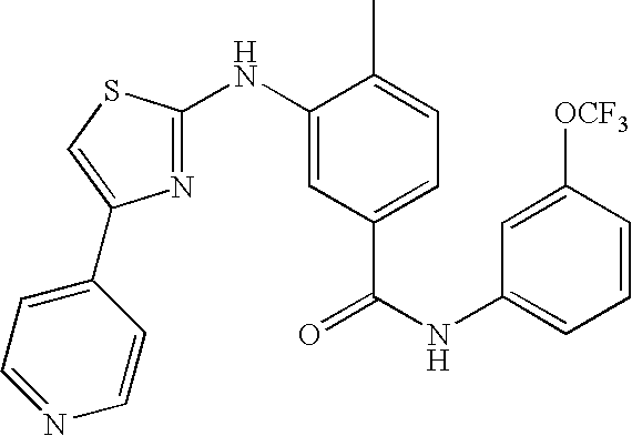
C1=C([OCF3])C=CC=C1NC(=O)C1=CC=C(C)C(NC2=NC(C3=CC=NC=C3)=CS2)=C1
